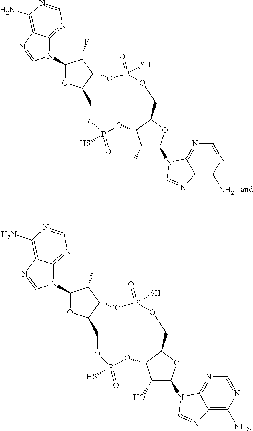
N1(C2OC3C(C2F)OP(S)(=O)OCC2OC(N4C5=NC=NC([NH2])=C5N=C4)C(O)C2OP(S)(=O)OC3)C2=NC=NC(N)=C2N=C1.N1(C2OC3C(C2F)OP(S)(=O)OCC2OC(N4C5=NC=NC(N)=C5N=C4)C(F)C2OP(S)(=O)OC3)C2=NC=NC(N)=C2N=C1
